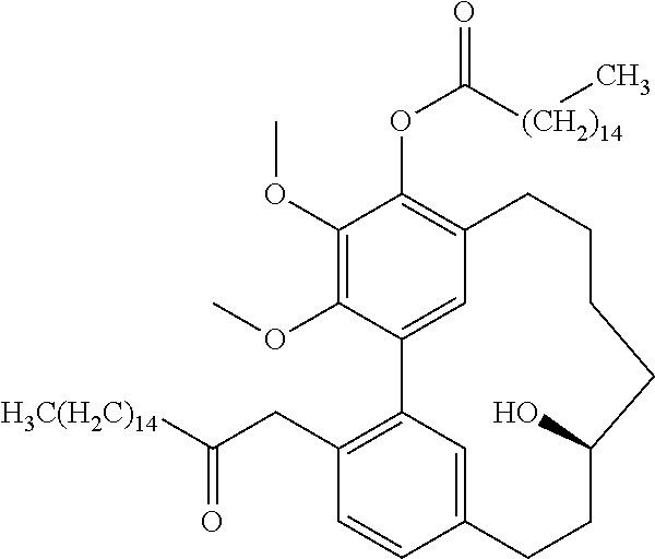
C1(OC)=C(OC)C2=CC(=C1OC(=O)[(CH2)14]C)CCCCC(O)CCC1=CC2=C(CC([H3C(H2C)14])=O)C=C1
